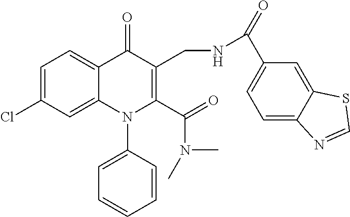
C1=C(Cl)C=C2C(=C1)C(=O)C(CNC(=O)C1=CC=C3C(=C1)SC=N3)=C(C(=O)N(C)C)N2C1=CC=CC=C1
